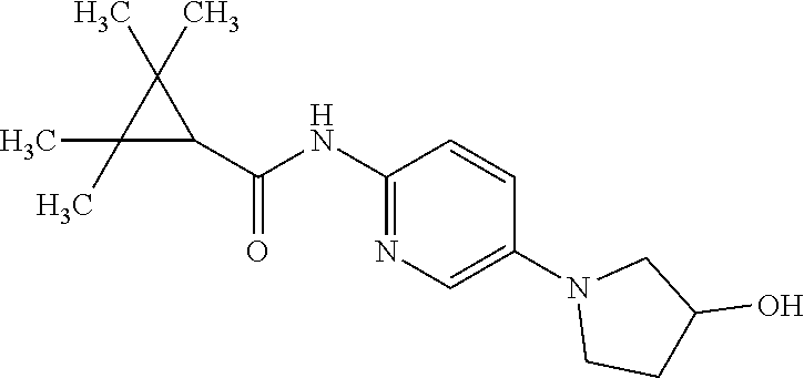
C1(NC(C2C(C)(C)C2(C)C)=O)=NC=C(N2CCC(O)C2)C=C1
